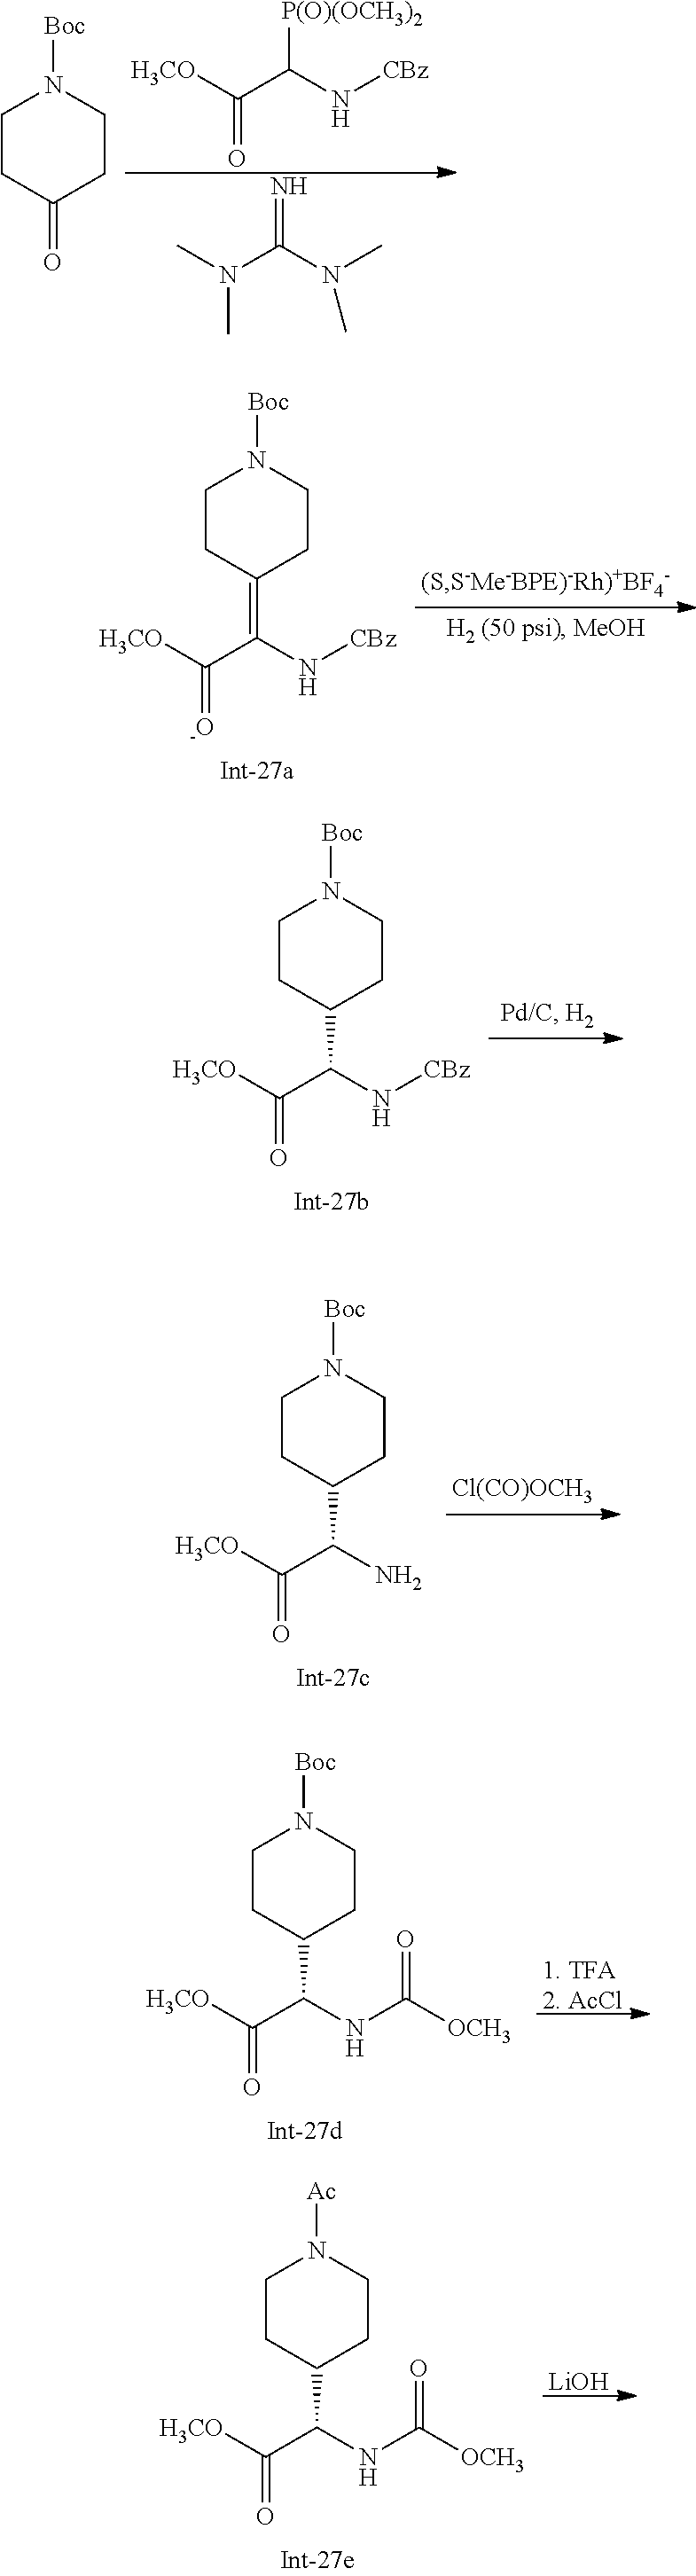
C1CC(=O)CCN1[Boc].[H3CO]C(C(N[CBz])[P(O)(OCH3)2])=O.CN(C(N(C)C)=N)C.[H3CO]C(C(N[CBz])C1CCN([Boc])CC1)=O.[H3CO]C(C(NC(=O)[OCH3])C1CCN([Boc])CC1)=O.[1. TFA2. AcCl].[H3CO]C(C(NC(=O)[OCH3])C1CCN([Ac])CC1)=O.[LiOH].[H3CO]C(C(N)C1CCN([Boc])CC1)=O.[Cl(CO)OCH3].[H3CO]C(C(N[CBz])=C1CCN([Boc])CC1)=[-O]
